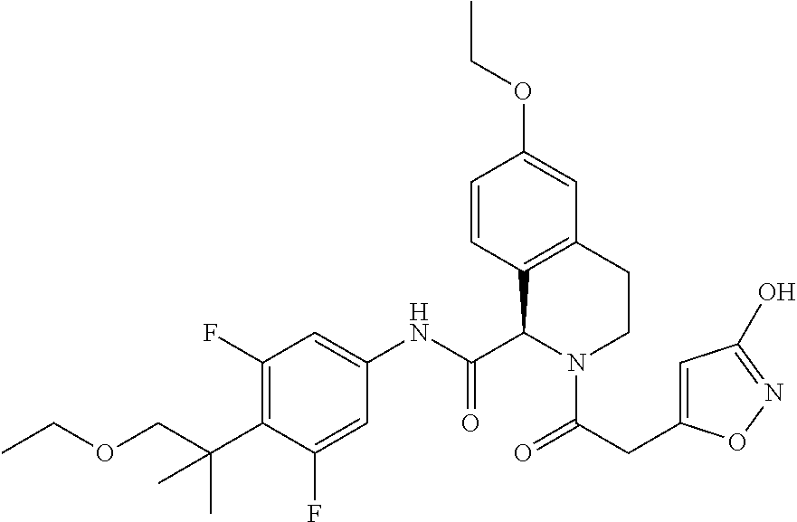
C1=CC2=C(C=C1OCC)CCN(C(CC1=CC(O)=NO1)=O)C2C(NC1=CC(F)=C(C(COCC)(C)C)C(F)=C1)=O
